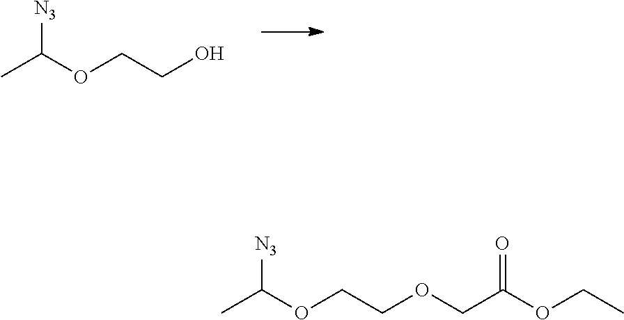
CC(OCCO)[N3].CC(OCCOCC(=O)OCC)[N3]
